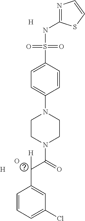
C1=CC(S(NC2=NC=CS2)(=O)=O)=CC=C1N1CCN(C(=O)C(C2=CC(Cl)=CC=C2)[H])CC1.[H].[H].O
